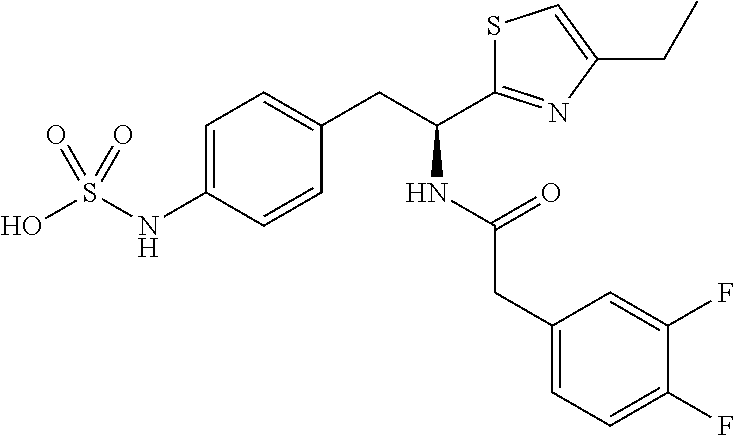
C1=C(NS(O)(=O)=O)C=CC(CC(C2=NC(CC)=CS2)NC(=O)CC2=CC=C(F)C(F)=C2)=C1
